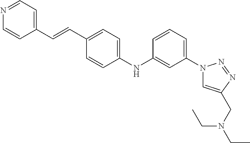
N1(C2=CC=CC(NC3=CC=C(C=CC4=CC=NC=C4)C=C3)=C2)C=C(CN(CC)CC)N=N1
